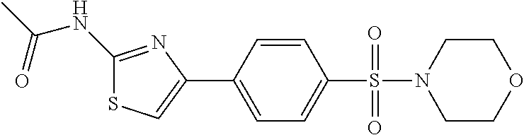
C1(NC(C)=O)=NC(C2=CC=C(S(=O)(=O)N3CCOCC3)C=C2)=CS1
